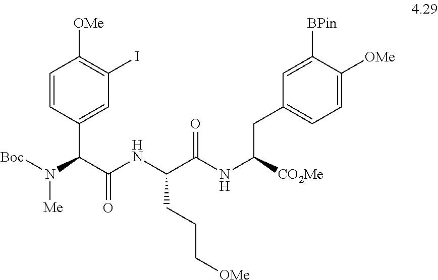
C1=CC(C(C(NC(C(NC([CO2Me])CC2=CC=C([OMe])C([BPin])=C2)=O)CCC[OMe])=O)N([Boc])[Me])=CC(I)=C1[OMe]
